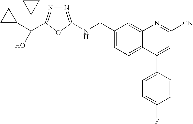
C1(CNC2=NN=C(C(C3CC3)(O)C3CC3)O2)=CC=C2C(=C1)N=C([CN])C=C2C1=CC=C(F)C=C1
